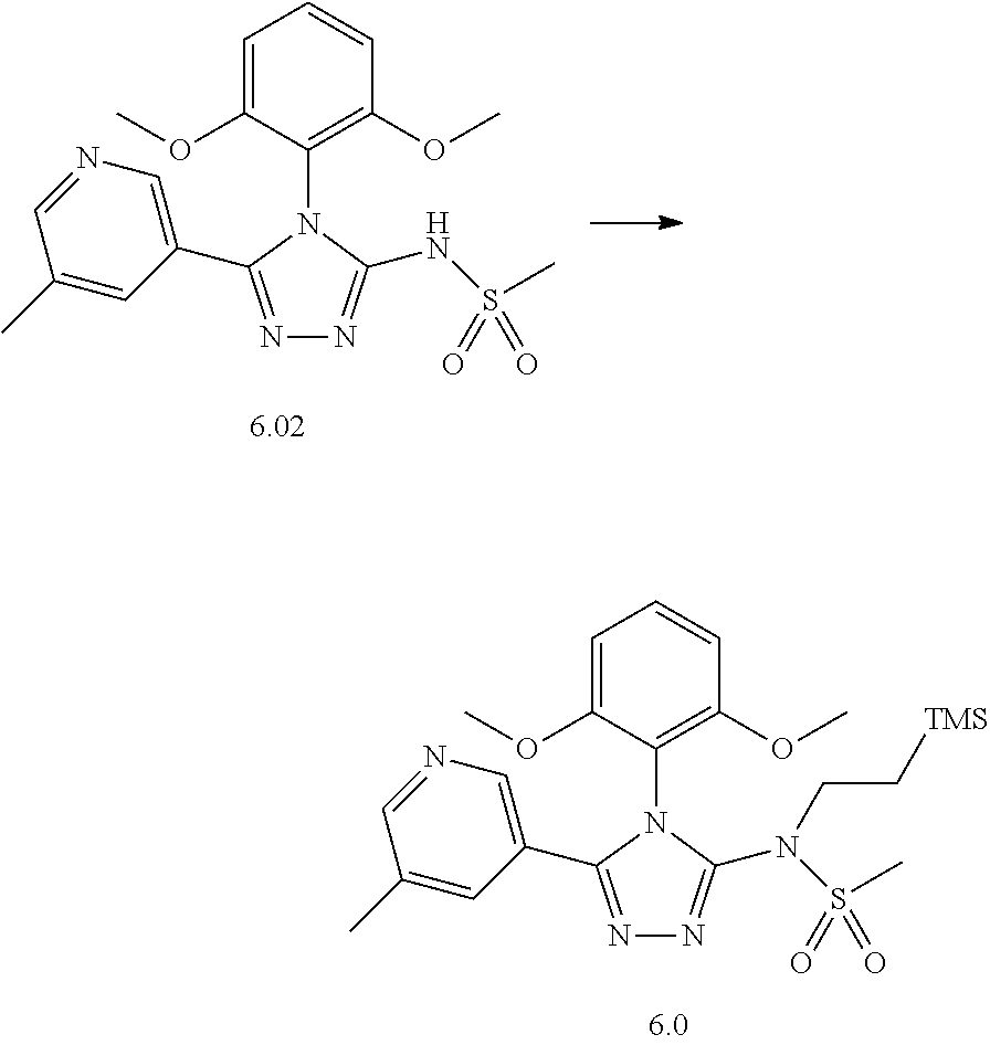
C1=C(OC)C(N2C(C3=CN=CC(C)=C3)=NN=C2N(S(C)(=O)=O)CC[TMS])=C(OC)C=C1.C1=C(OC)C(N2C(C3=CN=CC(C)=C3)=NN=C2NS(C)(=O)=O)=C(OC)C=C1
